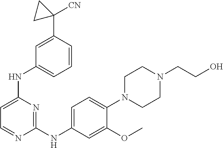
C1=C(NC2=CC=CC(C3([CN])CC3)=C2)N=C(NC2=CC=C(N3CCN(CCO)CC3)C(OC)=C2)N=C1
